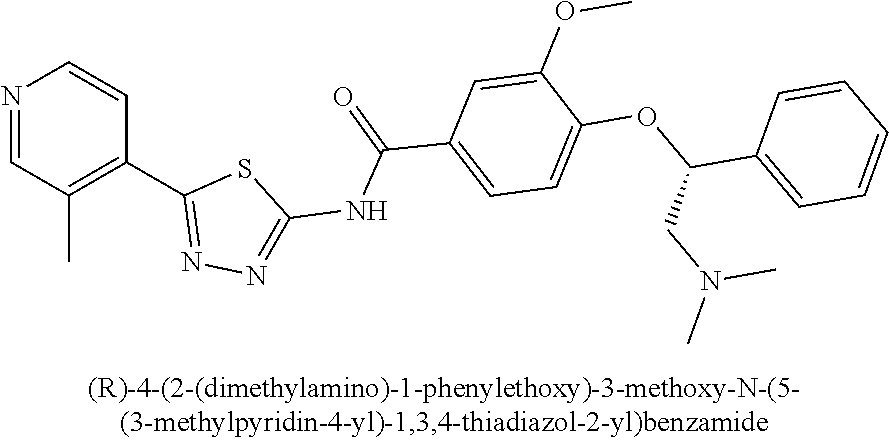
N1=CC(C)=C(C2=NN=C(NC(C3=CC=C(OC(C4=CC=CC=C4)CN(C)C)C(OC)=C3)=O)S2)C=C1
